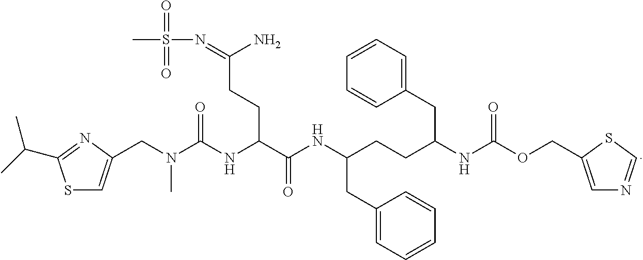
N(C(NC(C(NC(CCC(NC(OCC1=CN=CS1)=O)CC1=CC=CC=C1)CC1=CC=CC=C1)=O)CCC(=NS(C)(=O)=O)N)=O)(C)CC1=CSC(C(C)C)=N1
